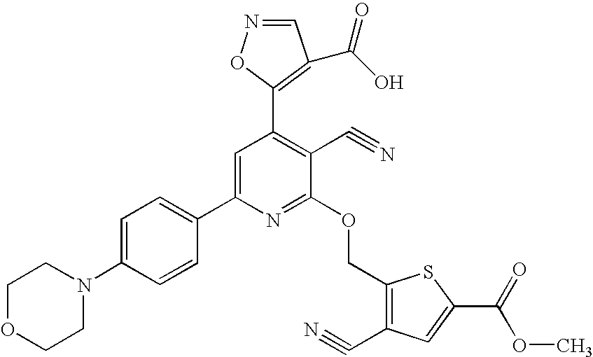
C1OCCN(C2=CC=C(C3=CC(C4=C(C(=O)O)C=NO4)=C(C#N)C(OCC4=C(C#N)C=C(C(OC)=O)S4)=N3)C=C2)C1
